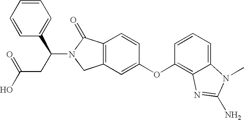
C12=C(C=C(OC3=C4C(=CC=C3)N(C)C(N)=N4)C=C1)CN(C(CC(O)=O)C1=CC=CC=C1)C2=O
